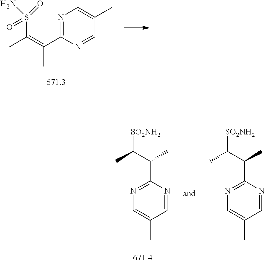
C1(C(=C(S(N)(=O)=O)C)C)=NC=C(C)C=N1.N1=C(C(C(C)[SO2NH2])C)N=CC(C)=C1.N1=C(C(C(C)[SO2NH2])C)N=CC(C)=C1
